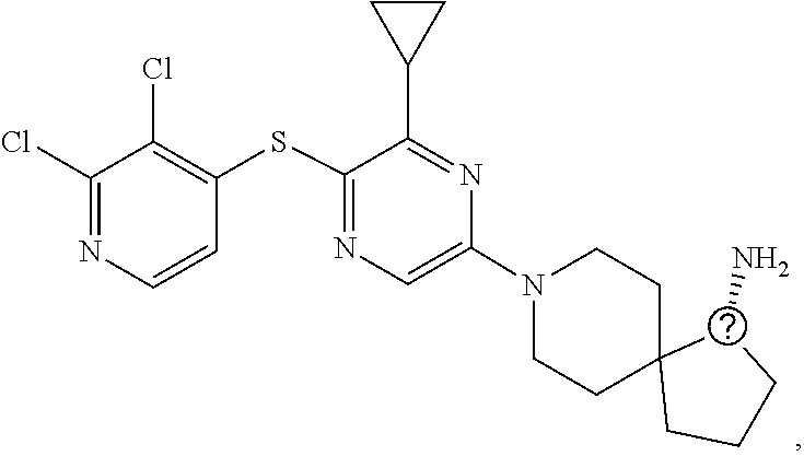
C1C2(CCCC2N)CCN(C2=CN=C(SC3=C(Cl)C(Cl)=NC=C3)C(C3CC3)=N2)C1
